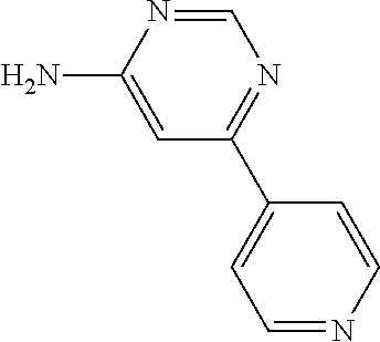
NC1=CC(C2=CC=NC=C2)=NC=N1
